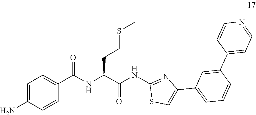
C1=C(N)C=CC(C(NC(C(NC2=NC(C3=CC=CC(C4=CC=NC=C4)=C3)=CS2)=O)CCSC)=O)=C1
